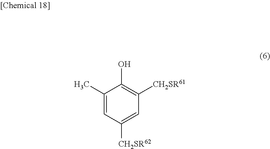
C1(C)=CC([CH2SR62])=CC([CH2SR61])=C1O
